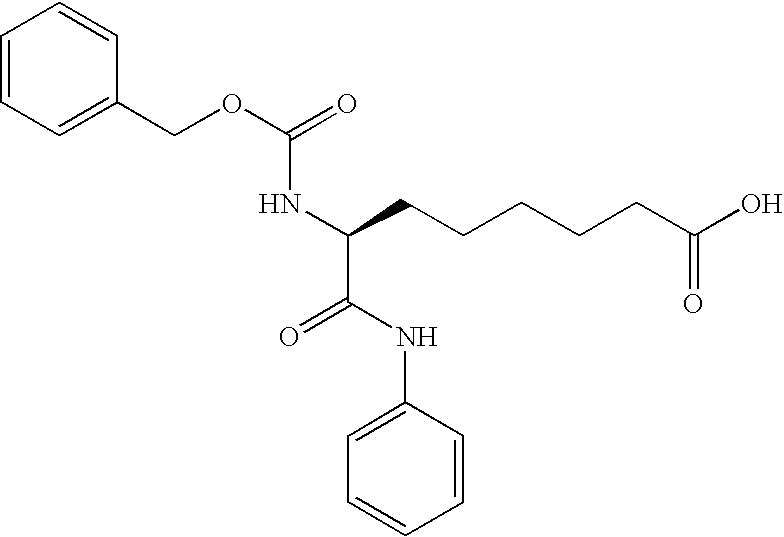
C1=CC=C(COC(=O)NC(CCCCCC(O)=O)C(NC2=CC=CC=C2)=O)C=C1
